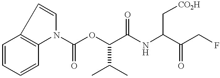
C1=CC=CC2=C1C=CN2C(OC(C(NC(C(CF)=O)C[CO2H])=O)C(C)C)=O
